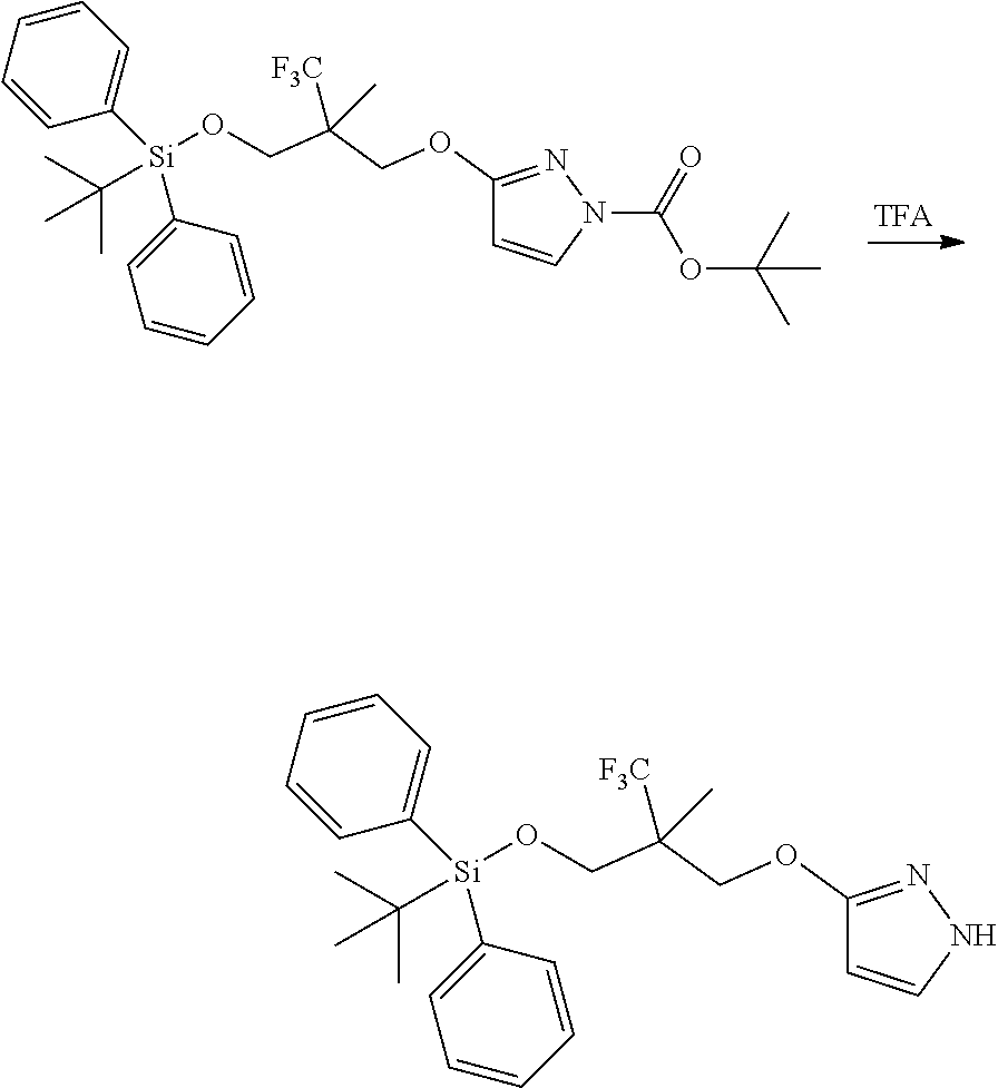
C1(OCC(CO[Si](C(C)(C)C)(C2=CC=CC=C2)C2=CC=CC=C2)([F3C])C)=NN(C(OC(C)(C)C)=O)C=C1.C1(OCC(CO[Si](C(C)(C)C)(C2=CC=CC=C2)C2=CC=CC=C2)([F3C])C)=NNC=C1
